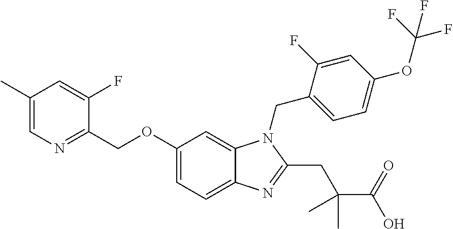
C1(OCC2=NC=C(C)C=C2F)=CC=C2C(=C1)N(CC1=CC=C(OC(F)(F)F)C=C1F)C(CC(C(=O)O)(C)C)=N2
